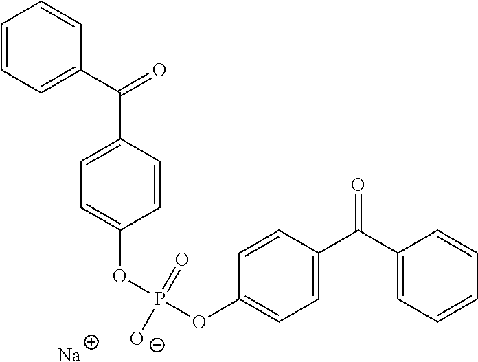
C1=CC=C(C(=O)C2=CC=C(OP(=O)([O-])OC3=CC=C(C(C4=CC=CC=C4)=O)C=C3)C=C2)C=C1.[Na]
